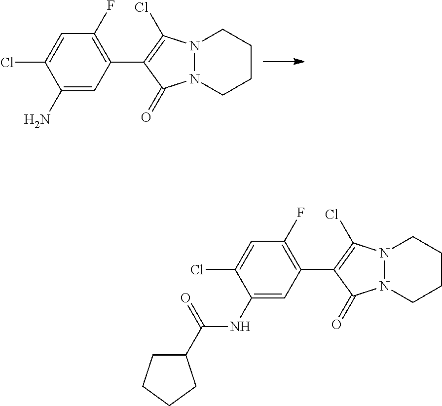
C1=C(Cl)C(N)=CC(C2=C(Cl)N3N(CCCC3)C2=O)=C1F.C1=C(Cl)C(NC(C2CCCC2)=O)=CC(C2=C(Cl)N3N(CCCC3)C2=O)=C1F
